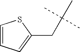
C1=CC=C(CC(C)(C)C)S1
